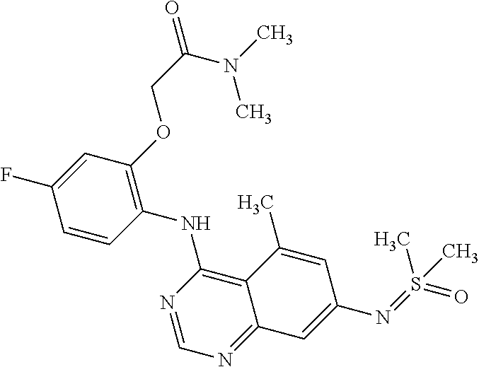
C1=CC(NC2=C3C(=NC=N2)C=C(N=S(=O)(C)C)C=C3C)=C(OCC(N(C)C)=O)C=C1F
